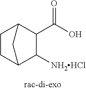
C1([NH2HCl])C2CCC(C1C(O)=O)C2
